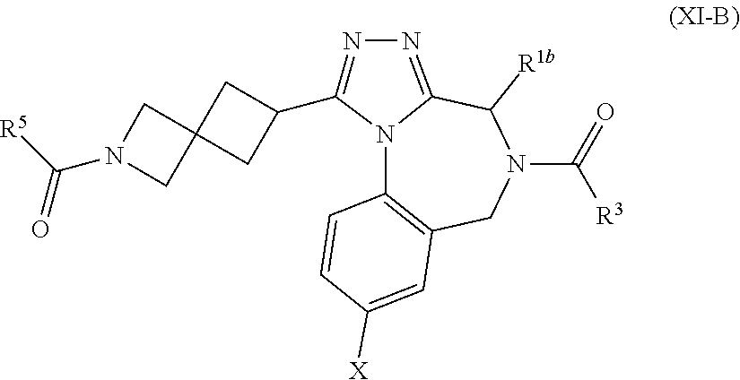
C(N1CC2(C1)CC(C1=NN=C3N1C1=C(CN(C(=O)[R3])C3[R1b])C=C([X])C=C1)C2)([R5])=O
